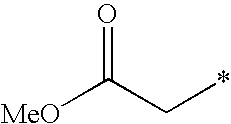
[MeO]C(C*)=O
